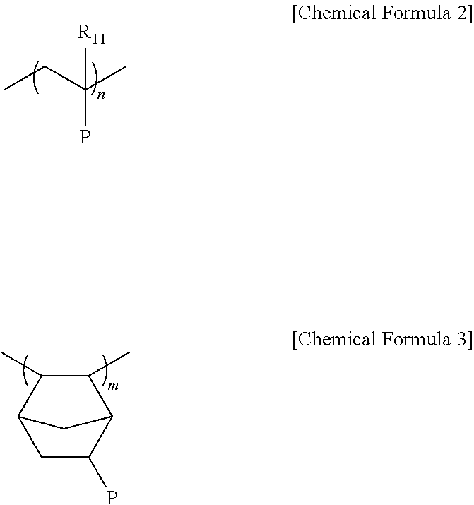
C(P)(CC)(C)[R11].C1C(P)C2C(C)C(C)C1C2
